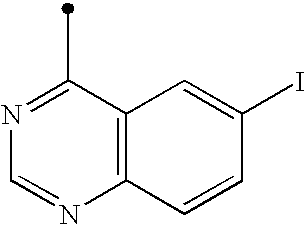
C1(C)=NC=NC2=C1C=C(I)C=C2
